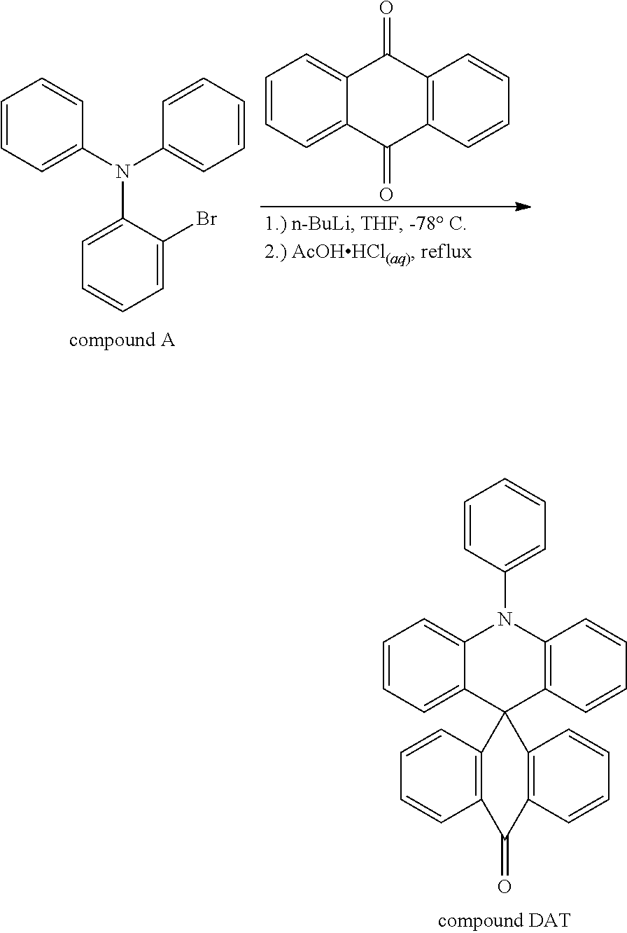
C1=CC=C2C(=C1)N(C1=CC=CC=C1)C1=C(C23C2=C(C=CC=C2)C(=O)C2=C3C=CC=C2)C=CC=C1.C1=CC=C(N(C2=CC=CC=C2)C2=CC=CC=C2Br)C=C1.C1=CC=C2C(=C1)C(=O)C1=C(C2=O)C=CC=C1
